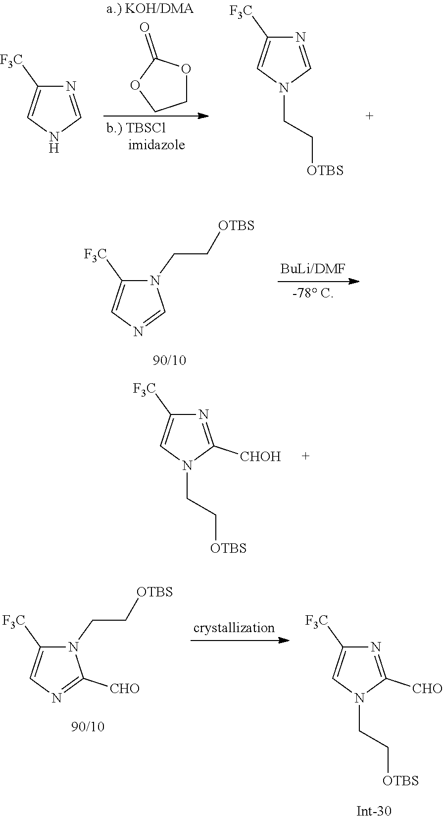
N1(CC[OTBS])C([F3C])=CN=C1.N1=C([CHOH])N(CC[OTBS])C=C1[F3C].C1OC(=O)OC1.N1=CNC=C1[F3C].N1=CN(CC[OTBS])C=C1[F3C].N1=C([CHO])N(CC[OTBS])C=C1[F3C].N1(CC[OTBS])C([F3C])=CN=C1[CHO]
